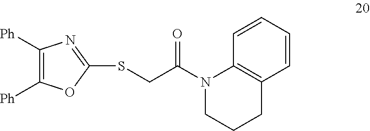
[Ph]C1=C([Ph])N=C(SCC(N2CCCC3=C2C=CC=C3)=O)O1
